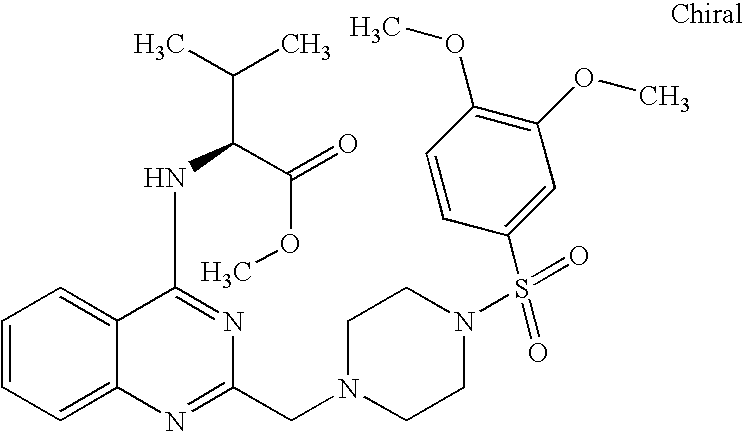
C1=CC=C2C(=C1)C(NC(C(OC)=O)C(C)C)=NC(CN1CCN(S(=O)(C3=CC(OC)=C(OC)C=C3)=O)CC1)=N2
